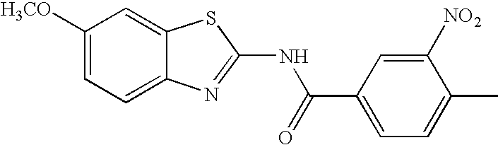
C1([H3CO])=CC=C2C(=C1)SC(NC(C1=CC=C(C)C([NO2])=C1)=O)=N2
